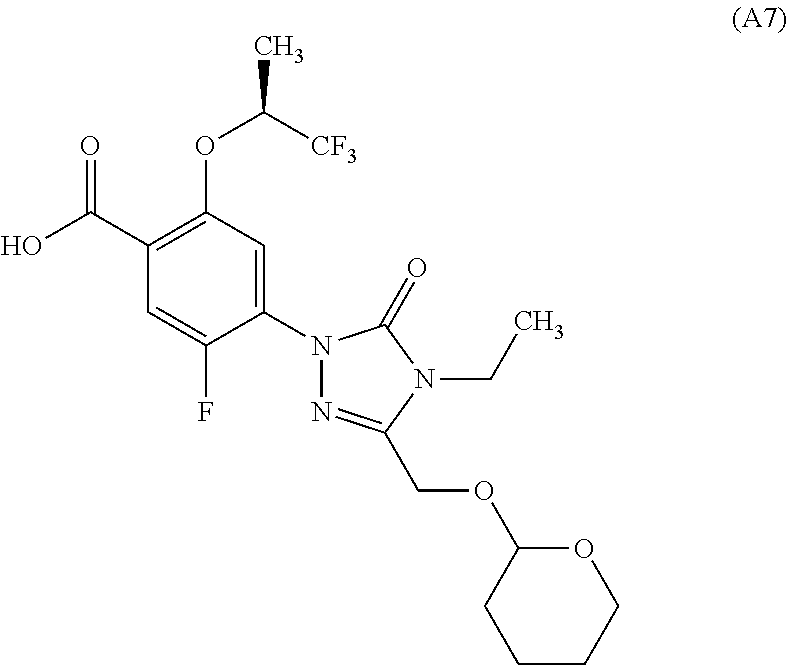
C(C1=C(OC(C)[CF3])C=C(N2N=C(COC3CCCCO3)N(CC)C2=O)C(F)=C1)(O)=O
